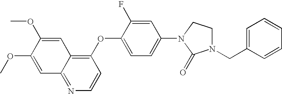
C1(OC2=CC=C(N3C(=O)N(CC4=CC=CC=C4)CC3)C=C2F)=C2C(=NC=C1)C=C(OC)C(OC)=C2
